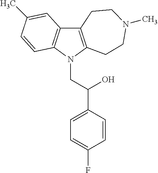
C12=C(N(CC(C3=CC=C(F)C=C3)O)C3=C1C=C(C)C=C3)CCN(C)CC2
